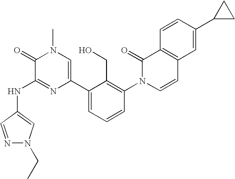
N(C1=NC(C2=CC=CC(N3C=CC4=C(C3=O)C=CC(C3CC3)=C4)=C2CO)=CN(C)C1=O)C1=CN(CC)N=C1
